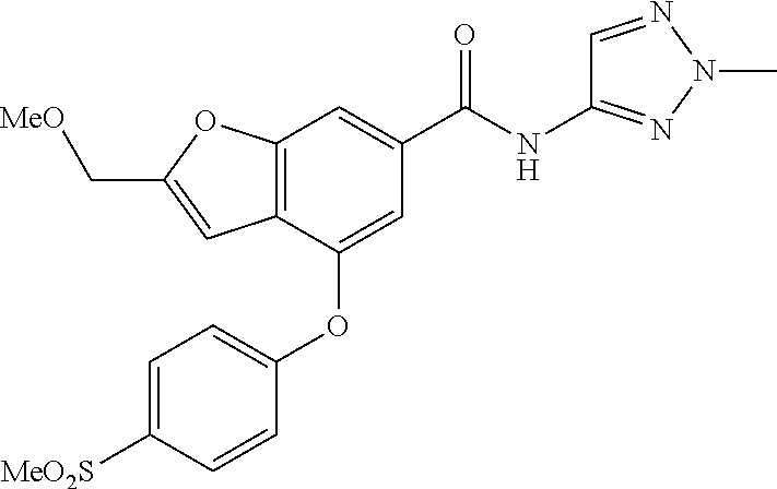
C12=C(C(OC3=CC=C([MeO2S])C=C3)=CC(C(NC3=NN(C)N=C3)=O)=C1)C=C(C[MeO])O2
